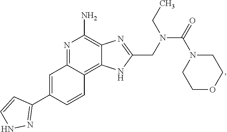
N1=C2C(=C3C(=C1N)N=C(CN(C(=O)N1CCOCC1)CC)N3)C=CC(C1=NNC=C1)=C2
